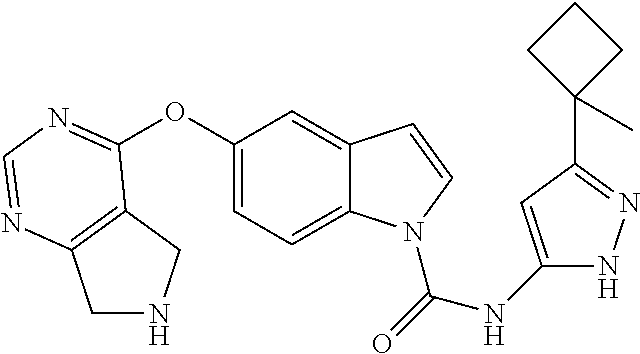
C12=C(N=CN=C1OC1=CC=C3C(=C1)C=CN3C(=O)NC1=CC(C3(C)CCC3)=NN1)CNC2
